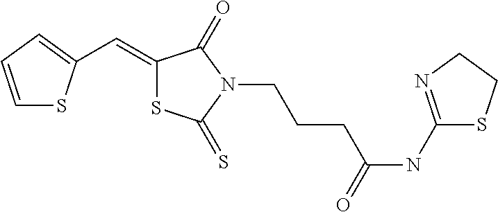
C1=CC=C(C=C2SC(=S)N(CCCC(NC3=NCCS3)=O)C2=O)S1
